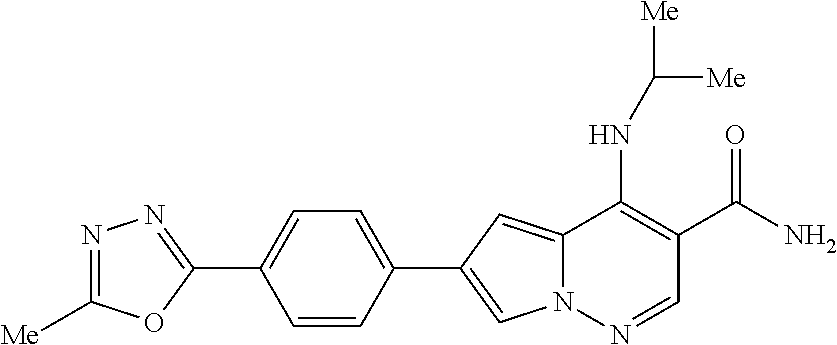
N12C(=CC(C3=CC=C(C4=NN=C([Me])O4)C=C3)=C1)C(NC([Me])[Me])=C(C(N)=O)C=N2
